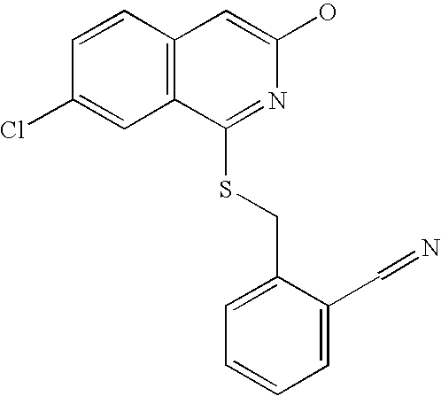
C12=C(C=C(O)N=C1SCC1=CC=CC=C1C=N)C=CC(Cl)=C2
